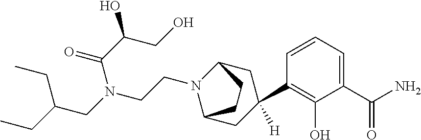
C1(C(N)=O)=CC=CC(C2([H])CC3N(CCN(CC(CC)CC)C(C(CO)O)=O)C(C2)CC3)=C1O
